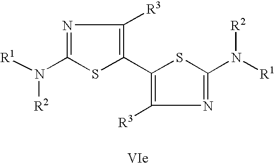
[R1]N(C1=NC([R3])=C(C2=C([R3])N=C(N([R1])[R2])S2)S1)[R2]
